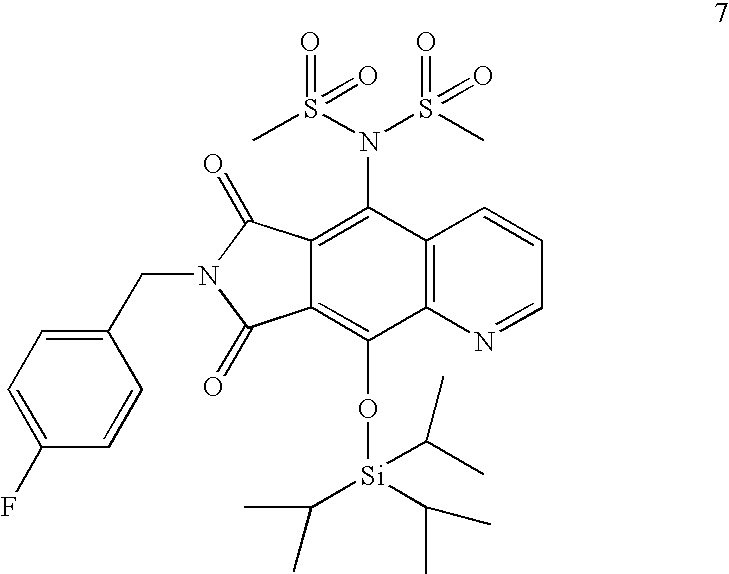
C1(CN2C(=O)C3=C(O[Si](C(C)C)(C(C)C)C(C)C)C4=C(C(N(S(=O)(C)=O)S(C)(=O)=O)=C3C2=O)C=CC=N4)=CC=C(F)C=C1
